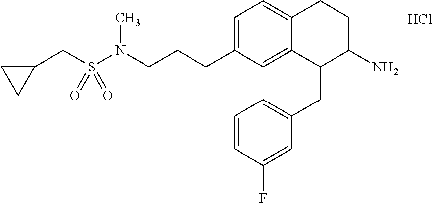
Cl.C1=C(CCCN(S(CC2CC2)(=O)=O)C)C=C2C(=C1)CCC(N)C2CC1=CC=CC(F)=C1
